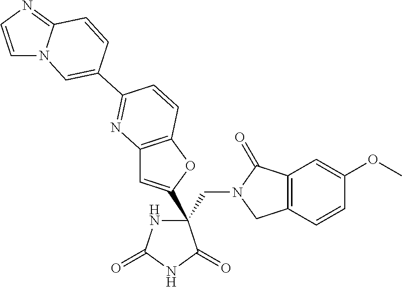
C(C1(C2=CC3=C(O2)C=CC(C2=CN4C=CN=C4C=C2)=N3)NC(=O)NC1=O)N1CC2=C(C1=O)C=C(OC)C=C2
